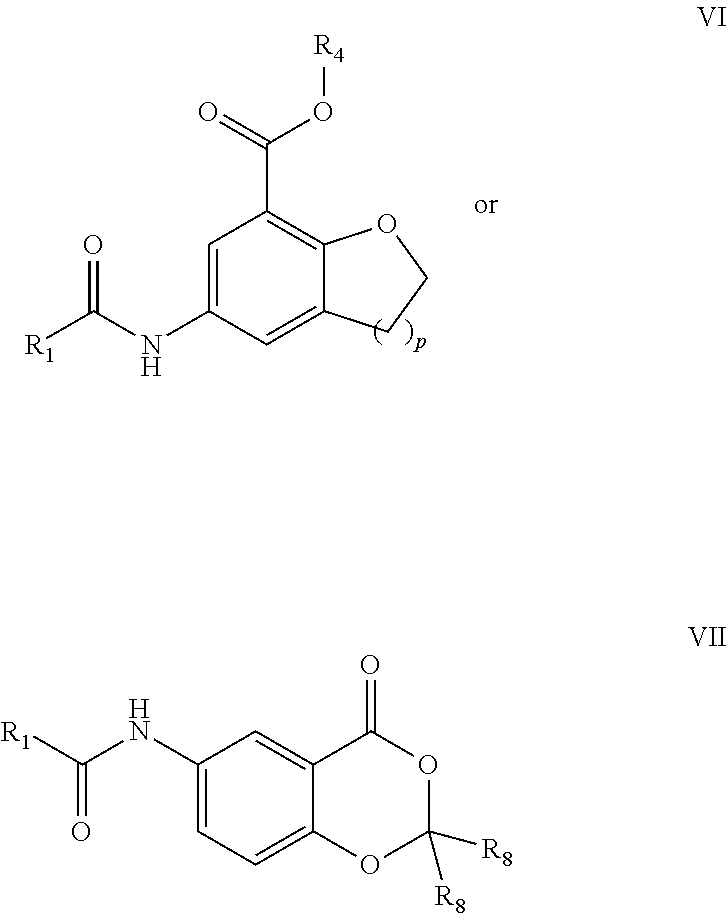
O=C(NC1=CC(C(=O)O[R4])=C2C(=C1)CCO2)[R1].[R1]C(NC1=CC=C2C(=C1)C(=O)OC([R8])([R8])O2)=O
